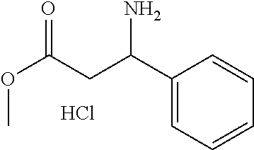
C1(C(CC(OC)=O)N)=CC=CC=C1.Cl
